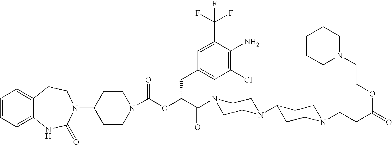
C1=CC=C2C(=C1)CCN(C1CCN(C(OC(C(N3CCN(C4CCN(CCC(=O)OCCN5CCCCC5)CC4)CC3)=O)CC3=CC(Cl)=C(N)C(C(F)(F)F)=C3)=O)CC1)C(=O)N2
